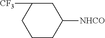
C1([NHCO])CC([F3C])CCC1
